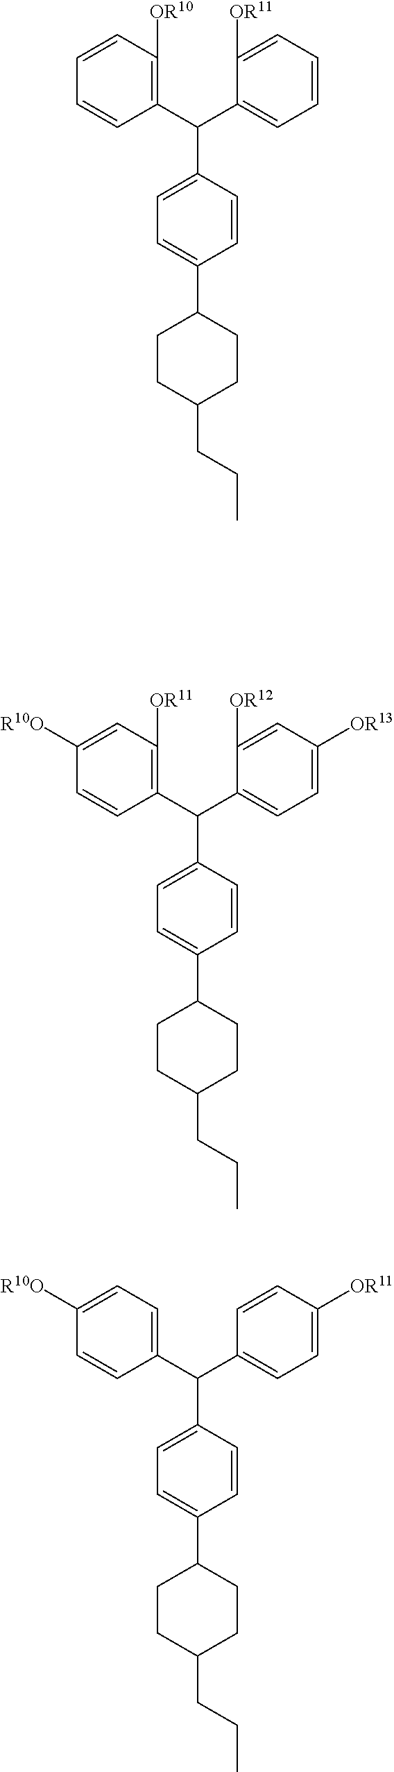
C1(C(C2=CC=C([OR13])C=C2[OR12])C2=CC=C(C3CCC(CCC)CC3)C=C2)=C([OR11])C=C([R10O])C=C1.C1(C(C2=CC=C([OR11])C=C2)C2=CC=C(C3CCC(CCC)CC3)C=C2)=CC=C([R10O])C=C1.C1(C(C2=CC=CC=C2[OR11])C2=CC=C(C3CCC(CCC)CC3)C=C2)=C([OR10])C=CC=C1
